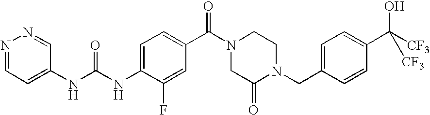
N(C1=CC=C(C(N2CC(=O)N(CC3=CC=C(C([CF3])(O)[CF3])C=C3)CC2)=O)C=C1F)C(=O)NC1=CC=NN=C1
